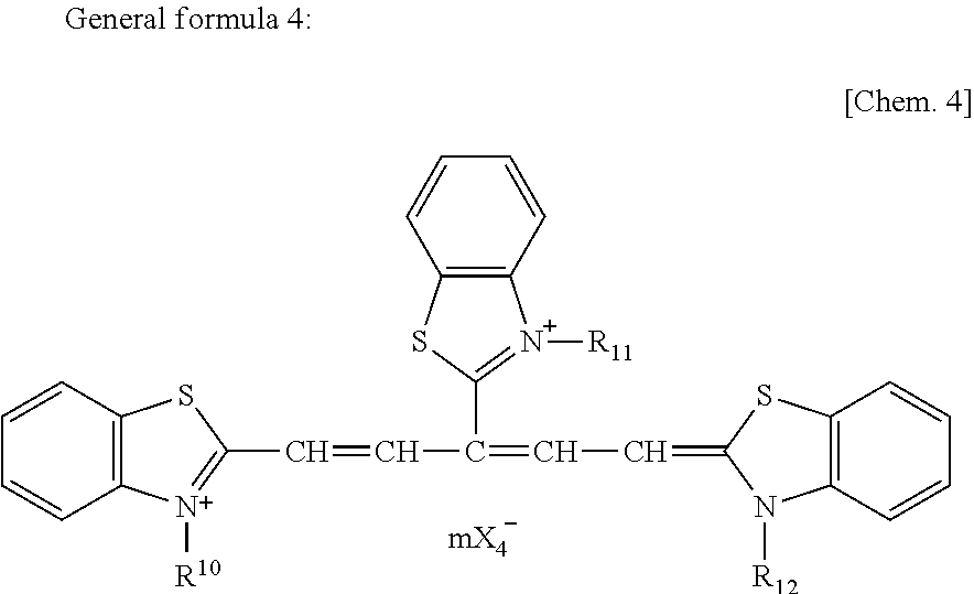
C12=C(C=CC=C1)SC(C=CC(=CC=C1SC3=C(C=CC=C3)N1[R12])C1=[N+]([R11])C3=C(C=CC=C3)S1)=[N+]2[R10]
